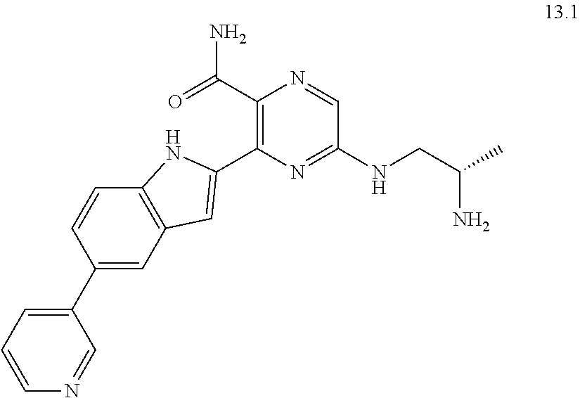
C1(C2=CC3=C(C=C2)NC(C2=C(C(=O)N)N=CC(NCC(C)N)=N2)=C3)=CC=CN=C1
